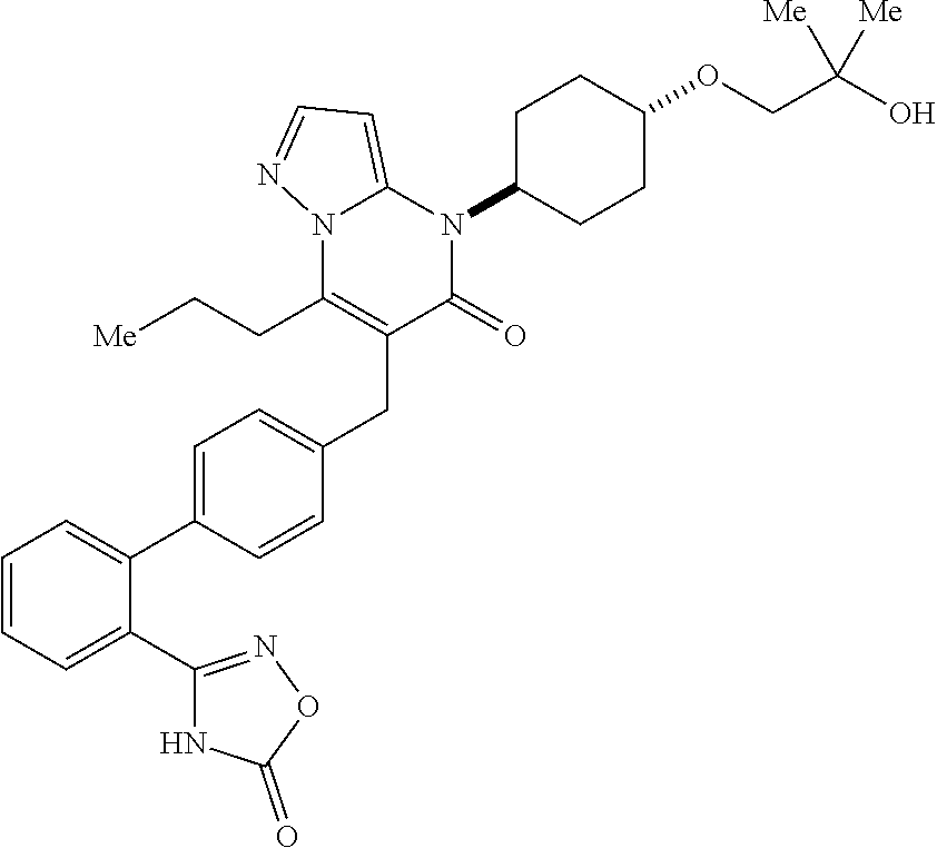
C1=C(C2=CC=C(CC3=C(CC[Me])N4C(=CC=N4)N(C4CCC(OCC(O)([Me])[Me])CC4)C3=O)C=C2)C(C2=NOC(=O)N2)=CC=C1
